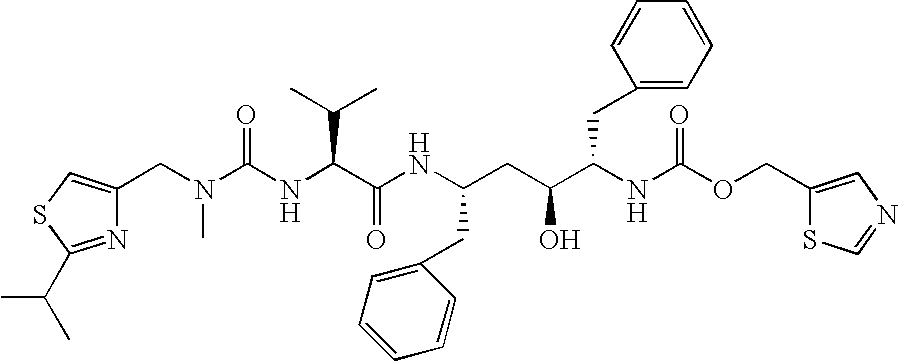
N1=C(C(C)C)SC=C1CN(C(NC(C(NC(CC(C(NC(OCC1=CN=CS1)=O)CC1=CC=CC=C1)O)CC1=CC=CC=C1)=O)C(C)C)=O)C
